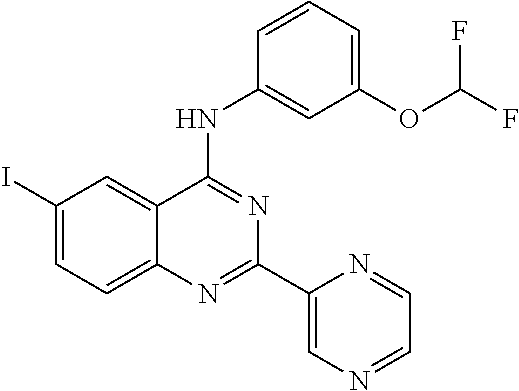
C1(I)=CC=C2C(=C1)C(NC1=CC(OC(F)F)=CC=C1)=NC(C1=CN=CC=N1)=N2
